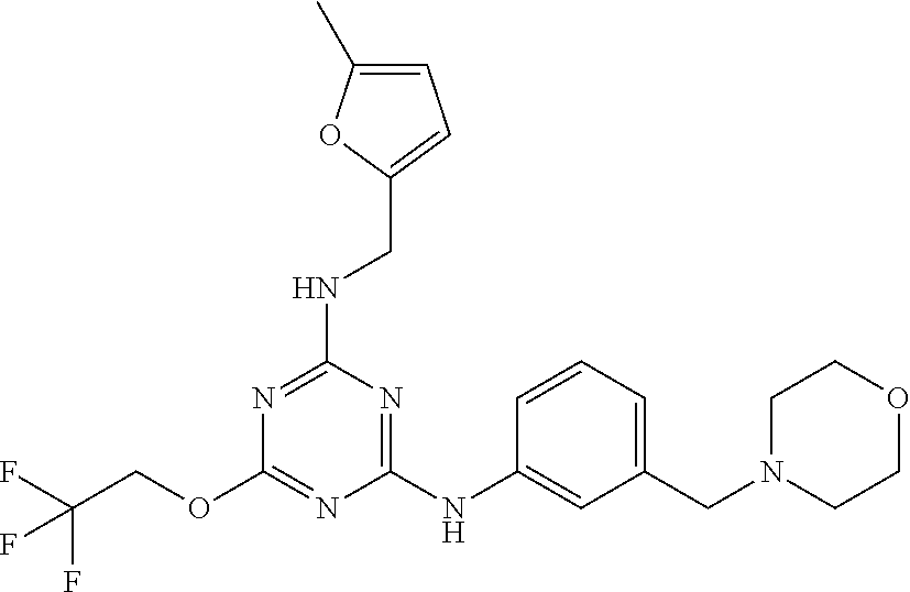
C1(NC2=CC(CN3CCOCC3)=CC=C2)=NC(NCC2=CC=C(C)O2)=NC(OCC(F)(F)F)=N1
